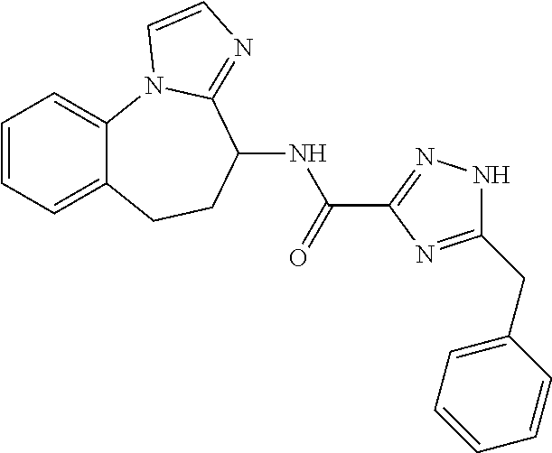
C1=CC=C2C(=C1)N1C(=NC=C1)C(NC(=O)C1=NNC(CC3=CC=CC=C3)=N1)CC2
